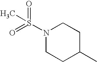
N1(S(=O)(=O)C)CCC(C)CC1
